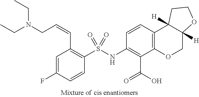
N(C1=C(C(=O)O)C2=C(C=C1)C1([H])C([H])(CO2)OCC1)S(C1=C(C=CCN(CC)CC)C=C(F)C=C1)(=O)=O
